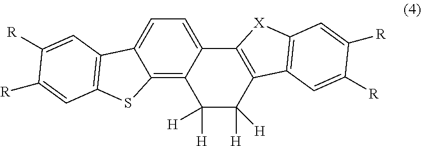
C1([H])([H])C([H])([H])C2=C(C3=CC=C4C(=C13)SC1=C4C=C([R])C([R])=C1)[X]C1=C2C=C([R])C([R])=C1
